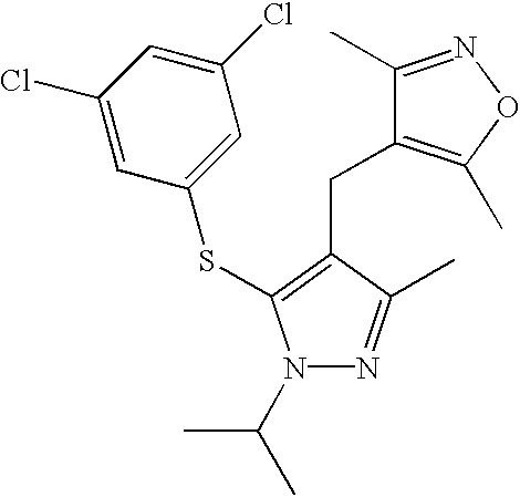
C1(Cl)=CC(SC2=C(CC3=C(C)ON=C3C)C(C)=NN2C(C)C)=CC(Cl)=C1
